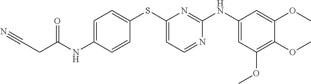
C1=C(NC(CC#N)=O)C=CC(SC2=CC=NC(NC3=CC(OC)=C(OC)C(OC)=C3)=N2)=C1
